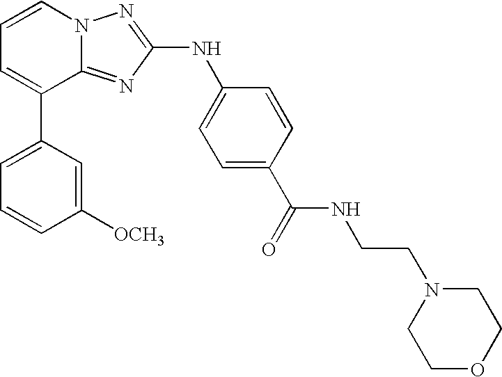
C1=C(C2=CC=CN3C2=NC(NC2=CC=C(C(=O)NCCN4CCOCC4)C=C2)=N3)C=C([OCH3])C=C1
